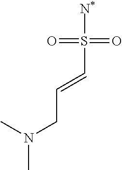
[N*]S(C=CCN(C)C)(=O)=O
